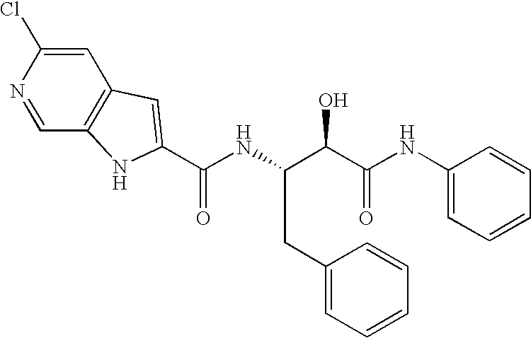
C1=C(Cl)N=CC2=C1C=C(C(NC(C(C(NC1=CC=CC=C1)=O)O)CC1=CC=CC=C1)=O)N2
